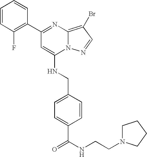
C1(C2=NC3=C(Br)C=NN3C(NCC3=CC=C(C(NCCN4CCCC4)=O)C=C3)=C2)=C(F)C=CC=C1
